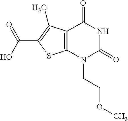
C12=C(N(CCOC)C(=O)NC1=O)SC(C(O)=O)=C2C
